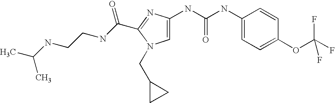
C(C1=NC(NC(NC2=CC=C(OC(F)(F)F)C=C2)=O)=CN1CC1CC1)(NCCNC(C)C)=O
